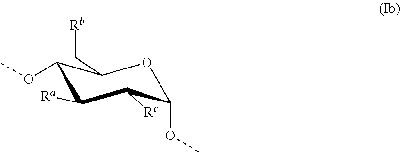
O1C(OC)C([Rc])C([Ra])C(OC)C1C[Rb]
